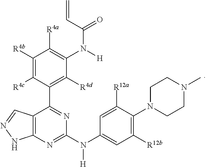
C1([R12b])=C(N2CCN(C)CC2)C([R12a])=CC(N(C2=NC3=C(C(C4=C([R4d])C(N(C(C=C)=O)[H])=C([R4a])C([R4b])=C4[R4c])=N2)C=NN3)[H])=C1
